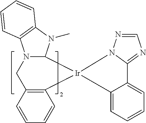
C12=C(C=CC=C1)CN1C(N(C)C3=C1C=CC=C3)[Ir]21C2=CC=CC=C2C2=NC=NN21
